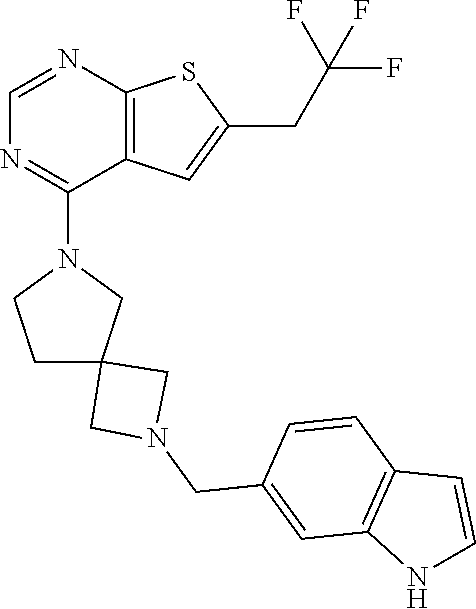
C12=C(C=C(CC(F)(F)F)S1)C(N1CCC3(C1)CN(CC1=CC4=C(C=C1)C=CN4)C3)=NC=N2
